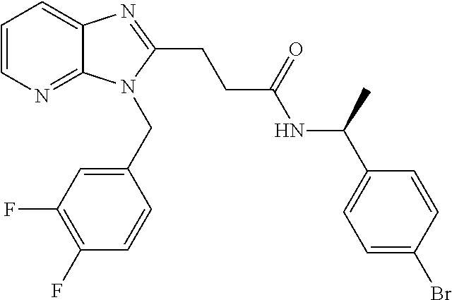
C1=CN=C2C(=C1)N=C(CCC(NC(C1=CC=C(Br)C=C1)C)=O)N2CC1=CC(F)=C(F)C=C1
